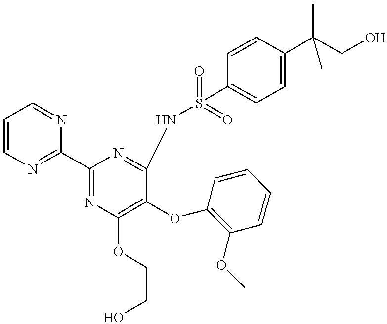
C1=CN=C(C2=NC(OCCO)=C(OC3=C(OC)C=CC=C3)C(NS(C3=CC=C(C(CO)(C)C)C=C3)(=O)=O)=N2)N=C1
